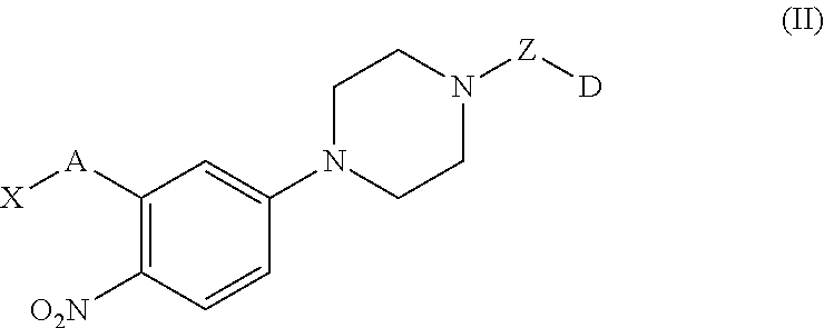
C1([O2N])=C([A][X])C=C(N2CCN([Z][D])CC2)C=C1
